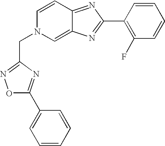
O1C(C2=CC=CC=C2)=NC(CN2C=C3C(=NC(C4=C(F)C=CC=C4)=N3)C=C2)=N1
